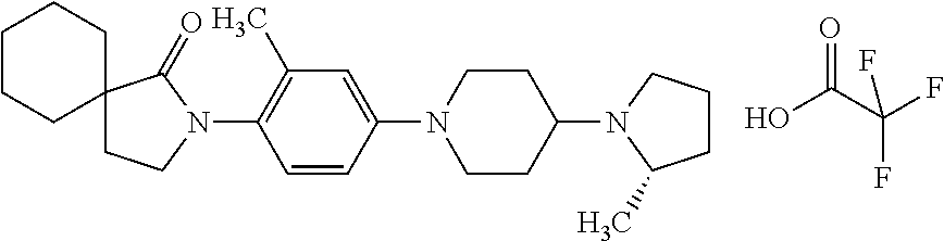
C1(N2CCC(N3C(C)CCC3)CC2)=CC(C)=C(N2C(=O)C3(CC2)CCCCC3)C=C1.OC(C(F)(F)F)=O
